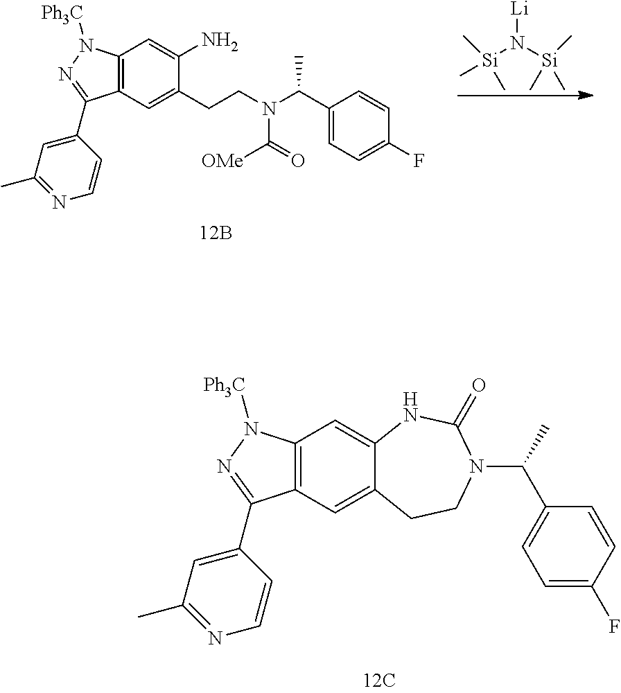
C1(C2=NN([Ph3C])C3=C2C=C(CCN(C(C2=CC=C(F)C=C2)C)C(=O)[OMe])C(N)=C3)=CC(C)=NC=C1.[Li]N([Si](C)(C)C)[Si](C)(C)C.C1(C2=NN([Ph3C])C3=C2C=C2C(=C3)NC(=O)N(C(C3=CC=C(F)C=C3)C)CC2)=CC(C)=NC=C1
